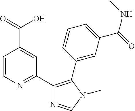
C1=CN=C(C2=C(C3=CC(C(=O)NC)=CC=C3)N(C)C=N2)C=C1C(=O)O
